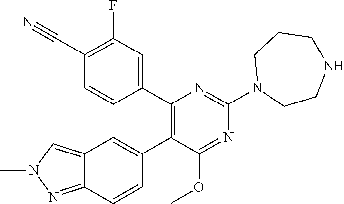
C1(F)=C(C#N)C=CC(C2=C(C3=CC4=CN(C)N=C4C=C3)C(OC)=NC(N3CCNCCC3)=N2)=C1
